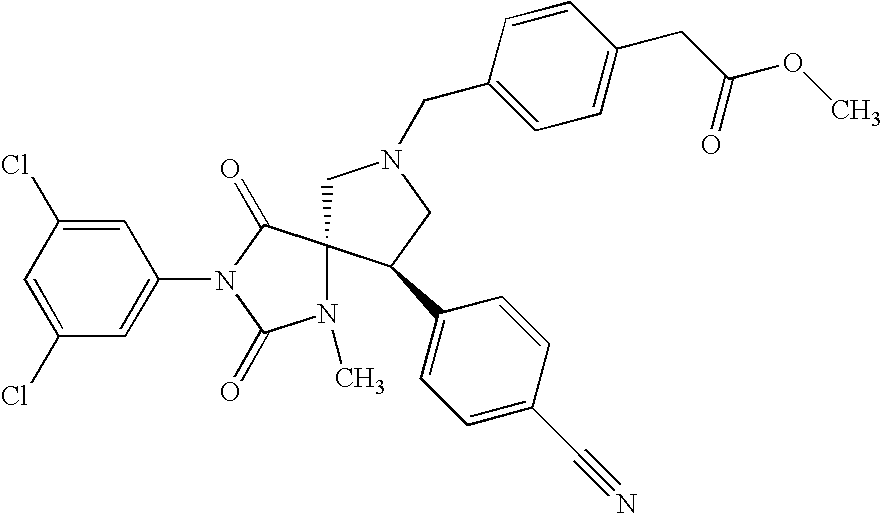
ClC1=CC(N2C(=O)C3(N(C)C2=O)CN(CC2=CC=C(CC(OC)=O)C=C2)CC3C2=CC=C(C#N)C=C2)=CC(Cl)=C1
